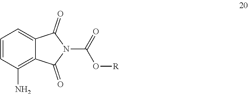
C1=CC(N)=C2C(=C1)C(=O)N(C(=O)O[R])C2=O
